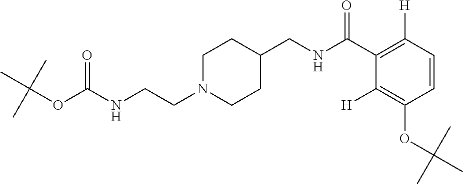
N(CCN1CCC(CNC(C2=C([H])C=CC(OC(C)(C)C)=C2[H])=O)CC1)C(OC(C)(C)C)=O
